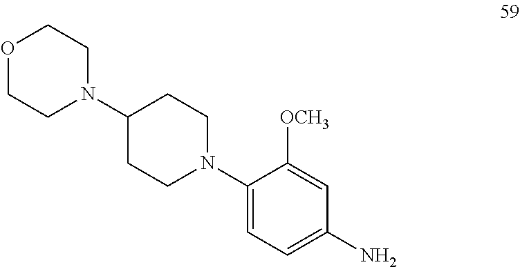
C1(N2CCOCC2)CCN(C2=CC=C(N)C=C2[OCH3])CC1
